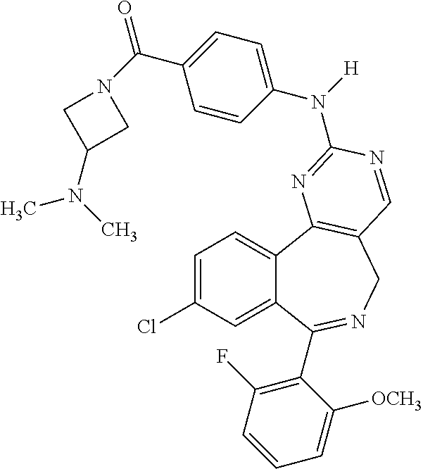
C1=C(Cl)C=C2C(=C1)C1=C(CN=C2C2=C(F)C=CC=C2[OCH3])C=NC(N(C2=CC=C(C(N3CC(N(C)C)C3)=O)C=C2)[H])=N1
